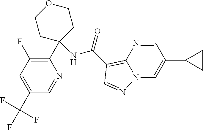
C1(C(F)(F)F)=CC(F)=C(C2(NC(=O)C3=C4N(C=C(C5CC5)C=N4)N=C3)CCOCC2)N=C1
